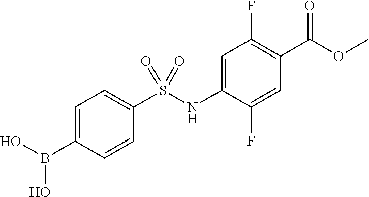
COC(=O)C1=C(F)C=C(NS(C2=CC=C(B(O)O)C=C2)(=O)=O)C(F)=C1
